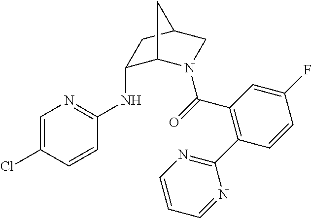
C1=C(Cl)C=CC(NC2C3N(C(=O)C4=C(C5=NC=CC=N5)C=CC(F)=C4)CC(C2)C3)=N1
